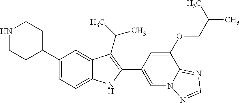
N1CCC(C2=CC=C3C(=C2)C(C(C)C)=C(C2=CN4C(=NC=N4)C(OCC(C)C)=C2)N3)CC1
